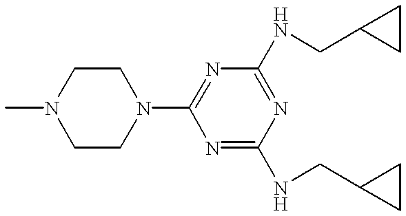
CN1CCN(C2=NC(NCC3CC3)=NC(NCC3CC3)=N2)CC1
